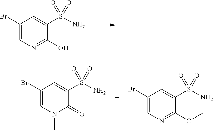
C1(Br)=CN=C(O)C(S(N)(=O)=O)=C1.C1(Br)=CN=C(OC)C(S(N)(=O)=O)=C1.C1(Br)=CN(C)C(=O)C(S(N)(=O)=O)=C1
